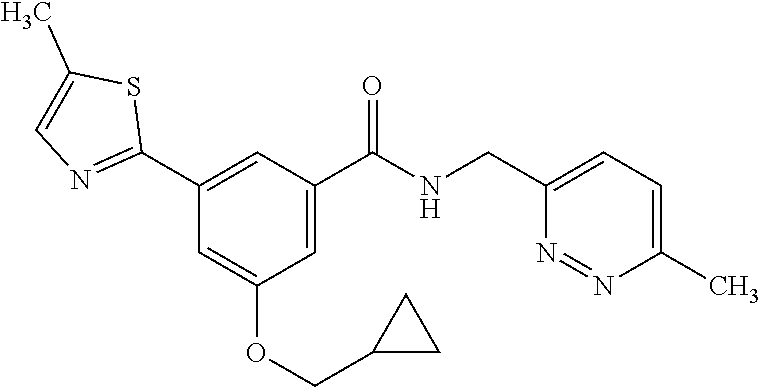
C1(C2=NC=C(C)S2)=CC(C(NCC2=CC=C(C)N=N2)=O)=CC(OCC2CC2)=C1
